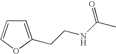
C1=C(CCNC(C)=O)OC=C1
